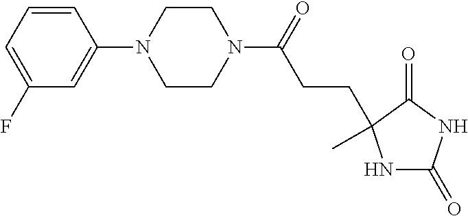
C1=CC=C(F)C=C1N1CCN(C(=O)CCC2(C)NC(=O)NC2=O)CC1
